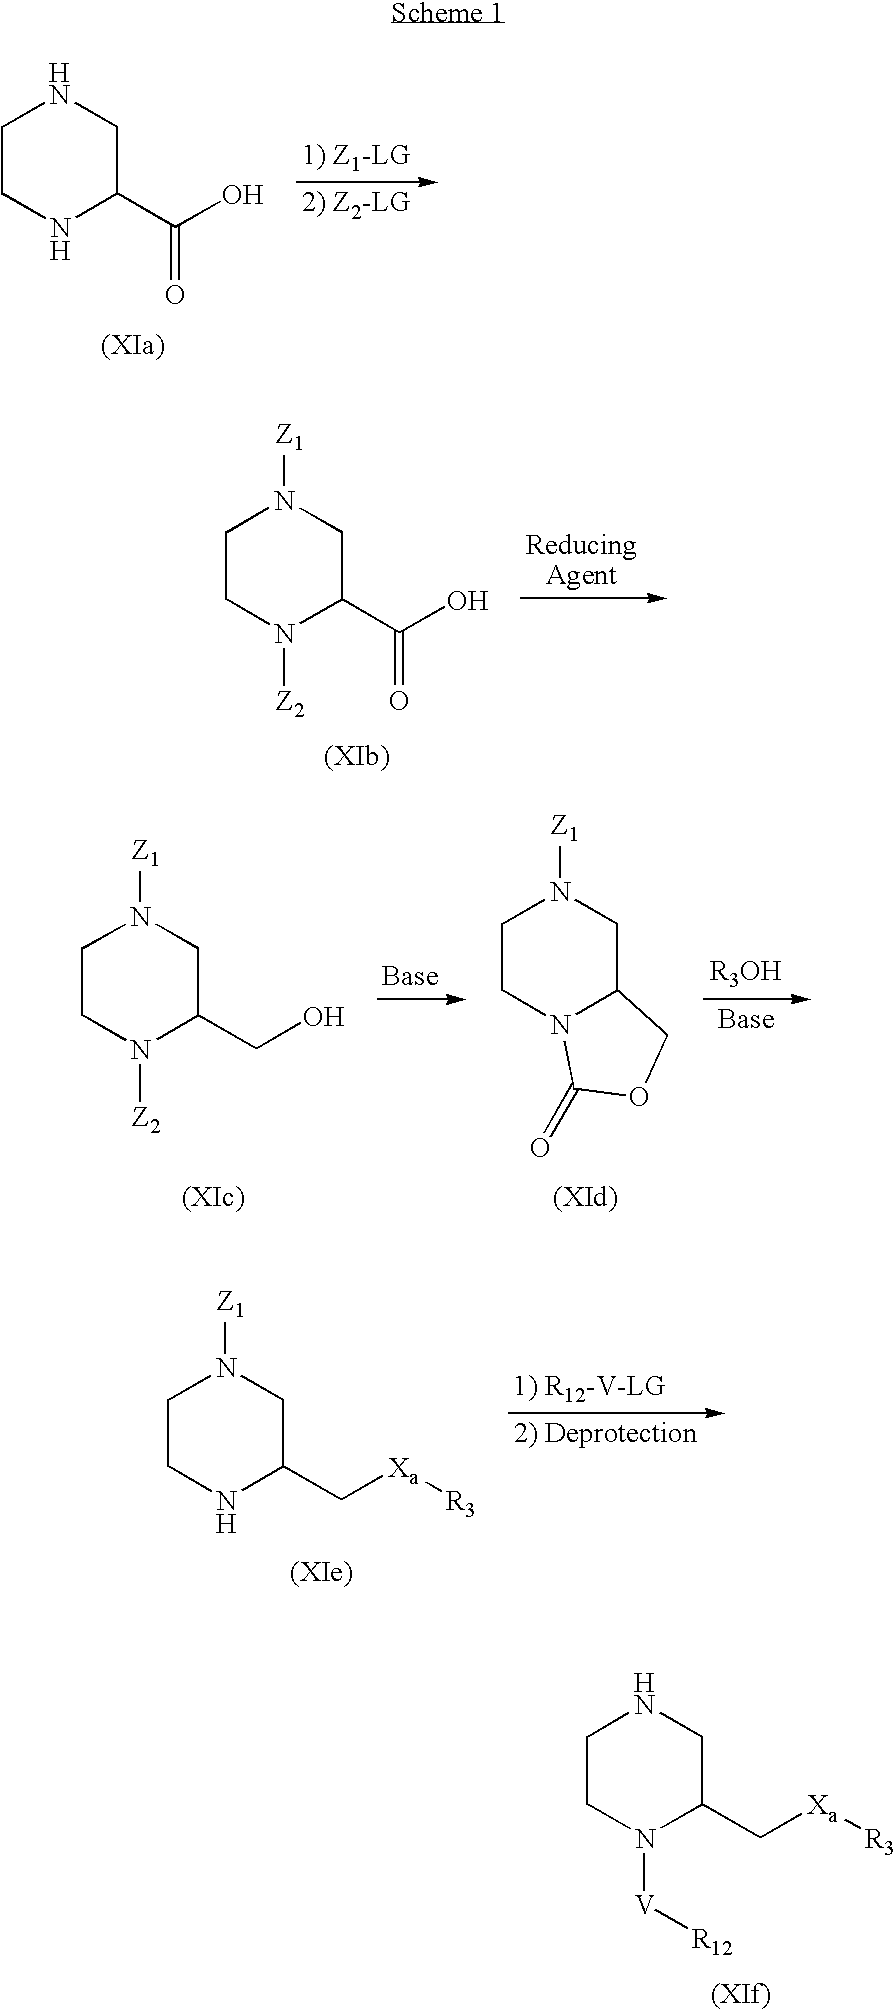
C1CNC(C(O)=O)CN1.C1CN([Z2])C(C(O)=O)CN1[Z1].C1CN([Z2])C(CO)CN1[Z1].C1CN2C(CN1[Z1])COC2=O.C1CNC(C[Xa][R3])CN1[Z1].C1CN([V][R12])C(C[Xa][R3])CN1
